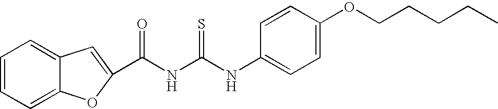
C(NC(NC1=CC=C(OCCCCC)C=C1)=S)(=O)C1=CC2=CC=CC=C2O1
